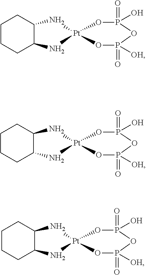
C1CCC2C(C1)N[Pt]1(OP(=O)(O)OP(=O)([OH])O1)N2.C1CCC2C(C1)N[Pt]1(OP(=O)(O)OP(=O)([OH])O1)N2.C1CCC2C(C1)N[Pt]1(OP(=O)(O)OP(=O)([OH])O1)N2
